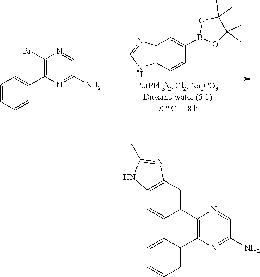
C12=C(C=CC(B3OC(C)(C)C(C)(C)O3)=C1)NC(C)=N2.C1=CC=CC(C2=C(Br)N=CC(N)=N2)=C1.C1=CC(C2=C(C3=CC4=C(C=C3)NC(C)=N4)N=CC(N)=N2)=CC=C1
